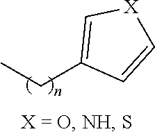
C1(CC)=C[X]C=C1
